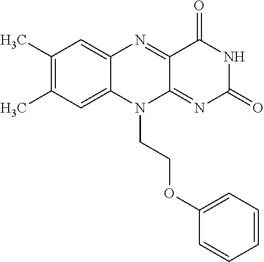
C1(C)=C(C)C=C2C(=C1)N=C1C(=NC(=O)NC1=O)N2CCOC1=CC=CC=C1
